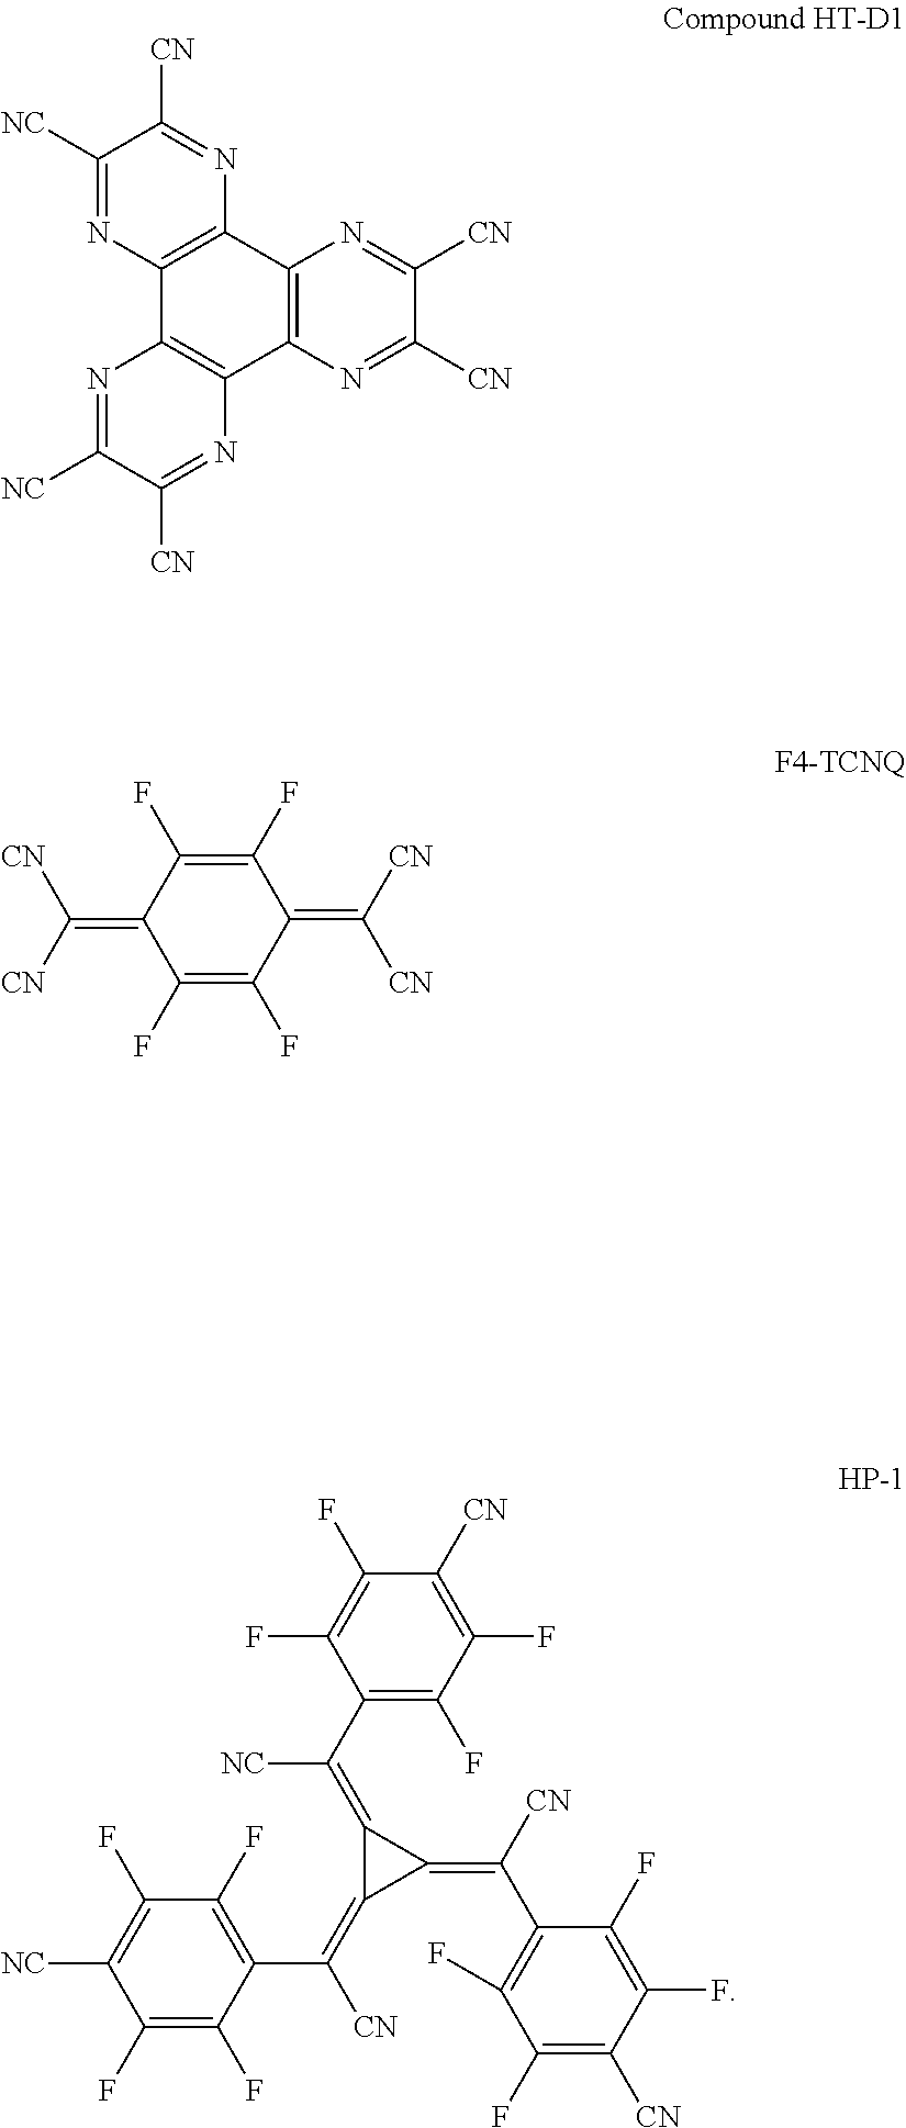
C1([NC])=NC2=C(N=C1[CN])C1=C(C3=C2N=C([NC])C([CN])=N3)N=C([CN])C([CN])=N1.C1(F)=C(F)C(=C([CN])[CN])C(F)=C(F)C1=C([CN])[CN].C1(F)=C(F)C(C([CN])=C2C(=C(C3=C(F)C(F)=C([CN])C(F)=C3F)[CN])C2=C([NC])C2=C(F)C(F)=C([CN])C(F)=C2F)=C(F)C(F)=C1[NC]
